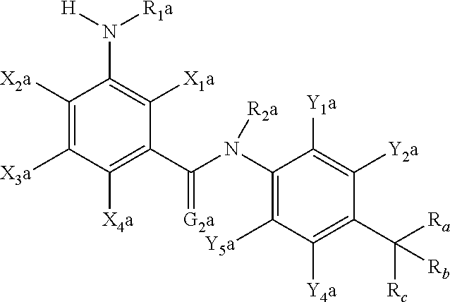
C1([X4a])=C(C(N(C2=C([Y5a])C([Y4a])=C(C([Ra])([Rc])[Rb])C([Y2a])=C2[Y1a])[R2a])=[G2a])C([X1a])=C(N([H])[R1a])C([X2a])=C1[X3a]
